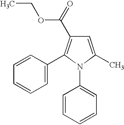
C1=C(C)N(C2=CC=CC=C2)C(C2=CC=CC=C2)=C1C(=O)OCC
